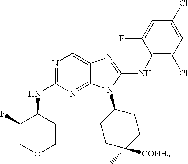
N1=C(NC2C(F)COCC2)N=C2C(=C1)N=C(NC1=C(Cl)C=C(Cl)C=C1F)N2C1CCC([CONH2])(C)CC1
